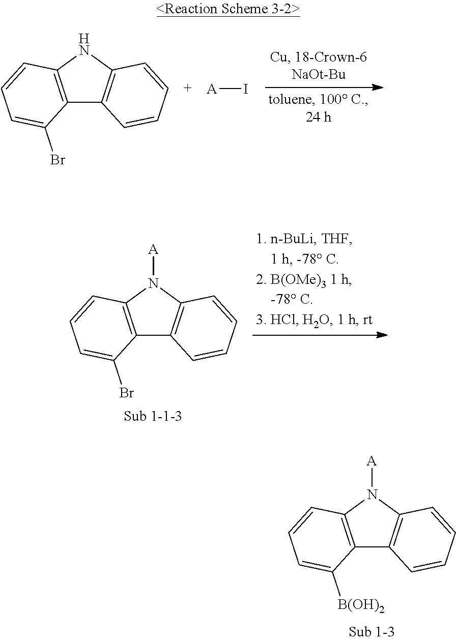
[A]I.C12=C(NC3=C1C=CC=C3)C=CC=C2Br.C12=C(N([A])C3=C1C=CC=C3)C=CC=C2Br.C12=C(N([A])C3=C1C=CC=C3)C=CC=C2[B(OH)2]
